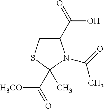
C1(C(=O)O)CSC(C)(C([H3CO])=O)N1C(=O)C
